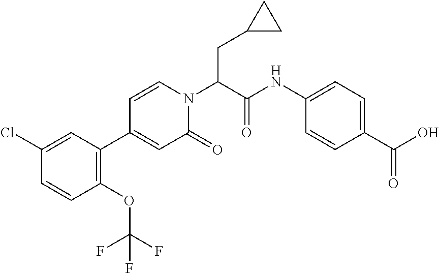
C(C(N1C=CC(C2=C(OC(F)(F)F)C=CC(Cl)=C2)=CC1=O)C(NC1=CC=C(C(O)=O)C=C1)=O)C1CC1
